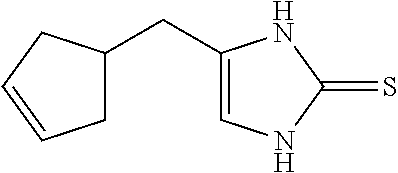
C1C(CC2=CNC(=S)N2)CC=C1
